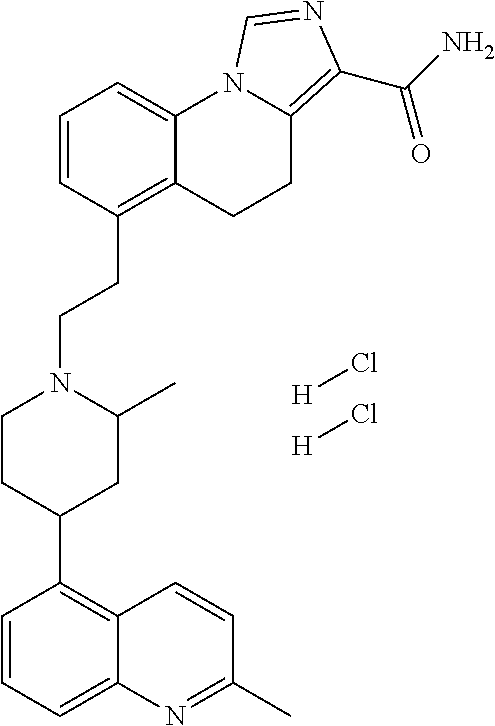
C1=CC(CCN2CCC(C3=C4C(=CC=C3)N=C(C)C=C4)CC2C)=C2C(=C1)N1C(=C(C(N)=O)N=C1)CC2.[H]Cl.[H]Cl
